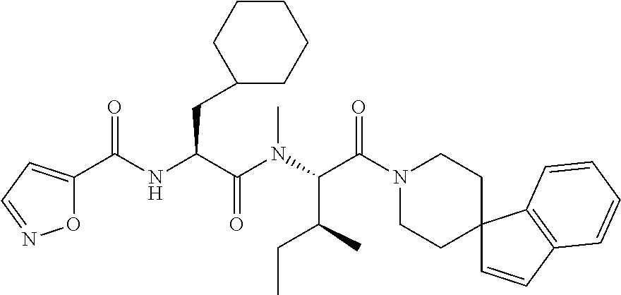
N(C(C(N(C(C(N1CCC2(CC1)C=CC1=C2C=CC=C1)=O)C(C)CC)C)=O)CC1CCCCC1)C(C1=CC=NO1)=O
